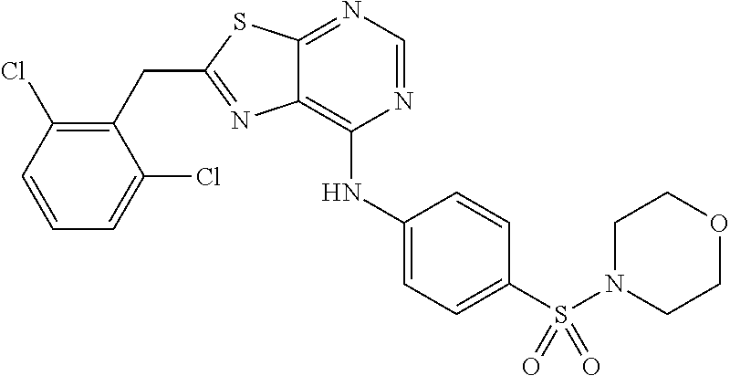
C1(CC2=NC3=C(NC4=CC=C(S(N5CCOCC5)(=O)=O)C=C4)N=CN=C3S2)=C(Cl)C=CC=C1Cl
